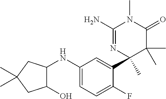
C1(NC2C(O)CC(C)(C)C2)=CC=C(F)C(C2(C)N=C(N)N(C)C(=O)C2(C)C)=C1
